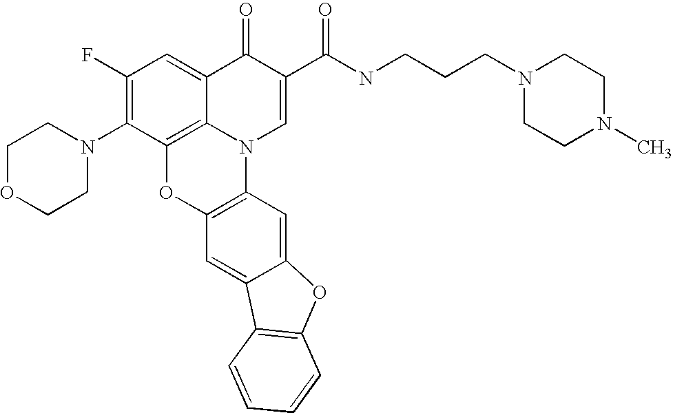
C1(F)=C(N2CCOCC2)C2=C3C(=C1)C(=O)C(C(NCCCN1CCN(C)CC1)=O)=CN3C1=C(O2)C=C2C(=C1)OC1=C2C=CC=C1
